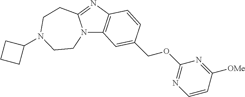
N12C3=C(N=C1CCN(C1CCC1)CC2)C=CC(COC1=NC=CC([OMe])=N1)=C3
